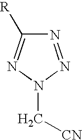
N1=NN(C[CN])N=C1[R]
